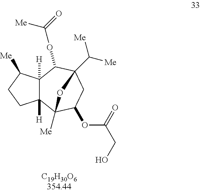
C12([H])C([H])(C3([Me])C(OC(CO)=O)CC(C([Me])[Me])(C1OC(=O)[Me])O3)CCC2[Me]
